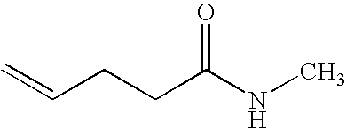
C(CC(NC)=O)C=C
